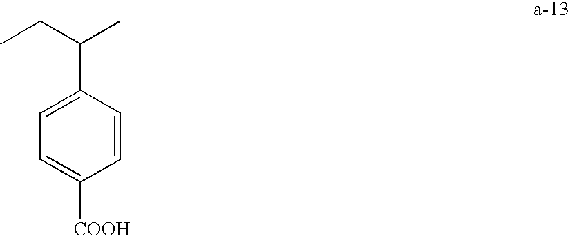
C1=CC(C(CC)C)=CC=C1[COOH]
